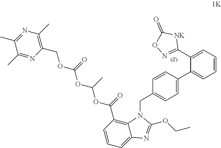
N1=C(C)C(C)=NC(COC(OC(C)OC(=O)C2=C3C(=CC=C2)N=C(OCC)N3CC2=CC=C(C3=CC=CC=C3C3=NOC(=O)[NK]3)C=C2)=O)=C1C
